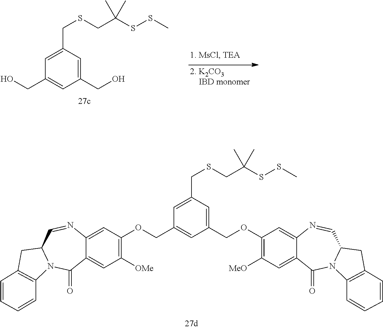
C1(CO)=CC(CSCC(SSC)(C)C)=CC(CO)=C1.C1(COC2=C([MeO])C=C3C(=C2)N=CC2N(C3=O)C3=C(C2)C=CC=C3)=CC(CSCC(SSC)(C)C)=CC(COC2=C([OMe])C=C3C(=C2)N=CC2N(C3=O)C3=C(C2)C=CC=C3)=C1
